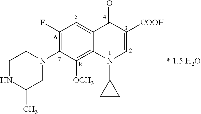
C1NC(C)CN(C2=C(F)C=C3C(=C2[OCH3])N(C2CC2)C=C([COOH])C3=O)C1
